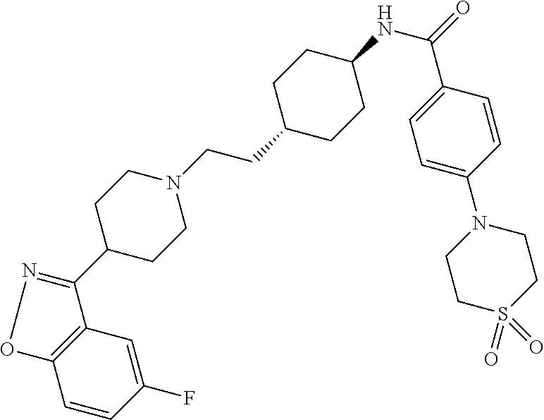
C1=CC(F)=CC2=C1ON=C2C1CCN(CCC2CCC(NC(=O)C3=CC=C(N4CCS(=O)(=O)CC4)C=C3)CC2)CC1
